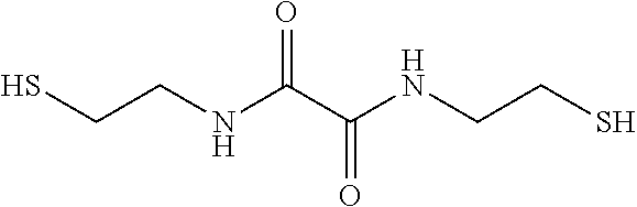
C(NCCS)(=O)C(=O)NCCS
